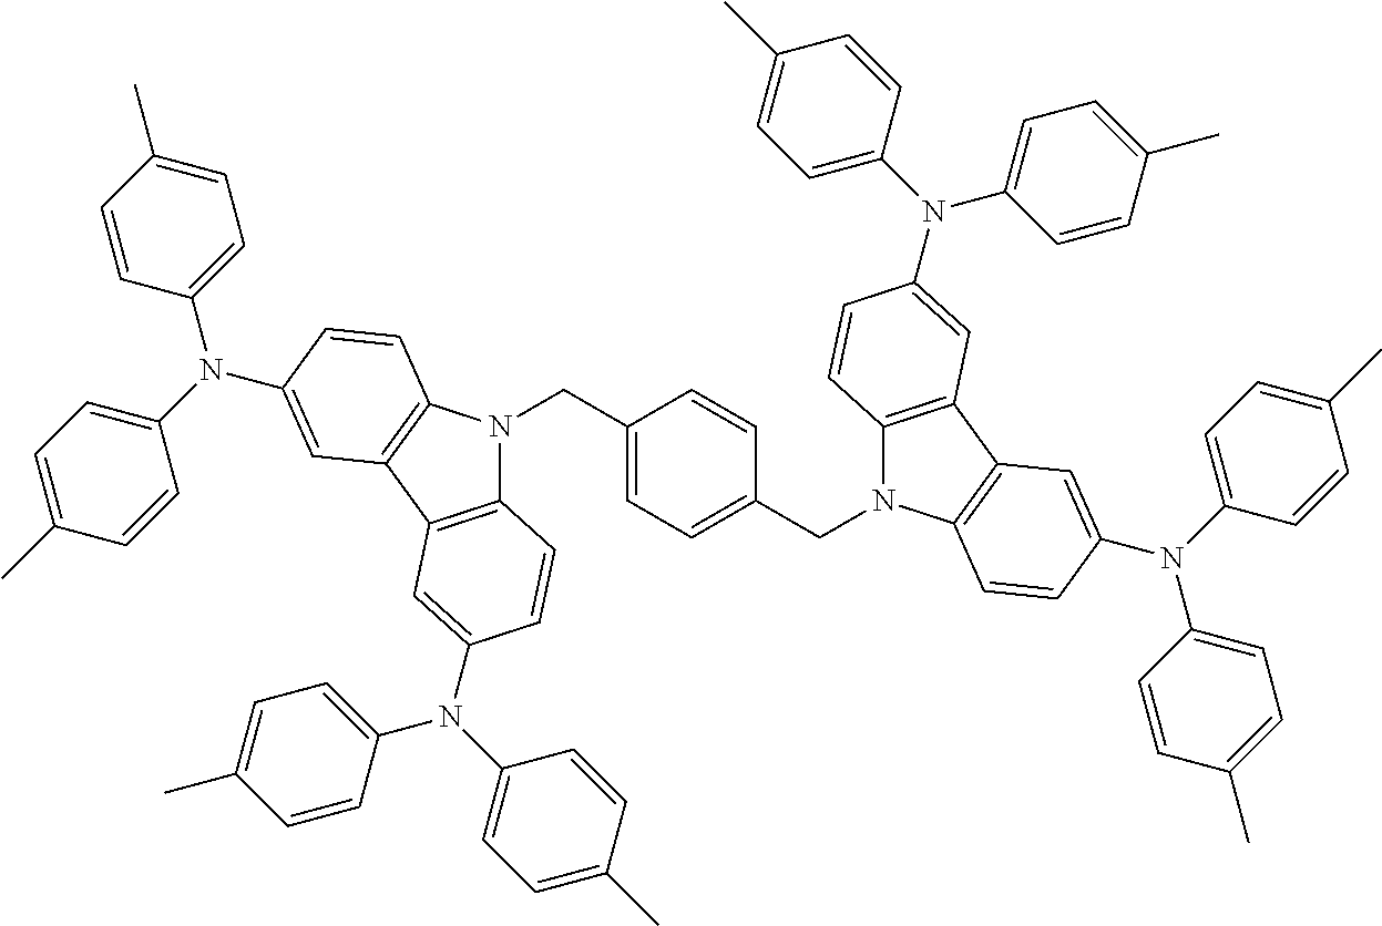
C1(CN2C3=C(C4=C2C=CC(N(C2=CC=C(C)C=C2)C2=CC=C(C)C=C2)=C4)C=C(N(C2=CC=C(C)C=C2)C2=CC=C(C)C=C2)C=C3)=CC=C(CN2C3=C(C4=C2C=CC(N(C2=CC=C(C)C=C2)C2=CC=C(C)C=C2)=C4)C=C(N(C2=CC=C(C)C=C2)C2=CC=C(C)C=C2)C=C3)C=C1
